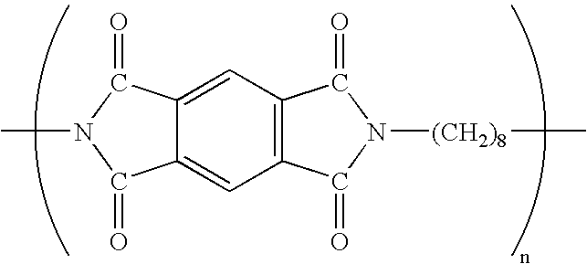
C12=CC3=C(C=C1C(=O)N(C)C2=O)C(=O)N([(CH2)8]C)C3=O
